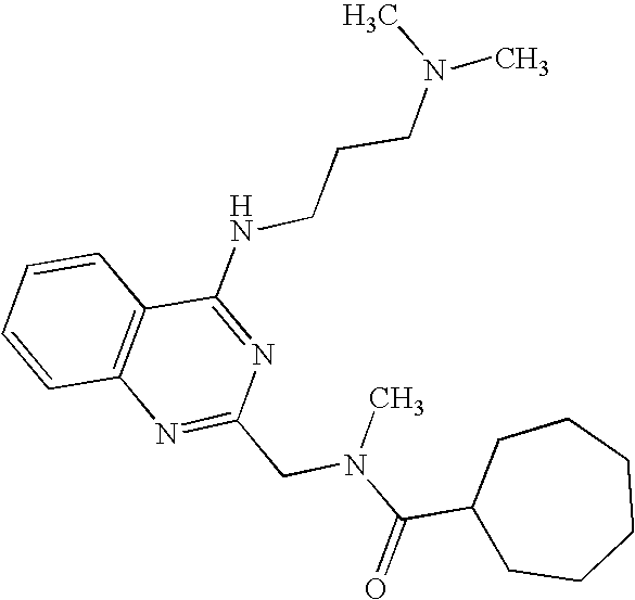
C1=CC2=C(C=C1)C(NCCCN(C)C)=NC(CN(C(C1CCCCCC1)=O)C)=N2
